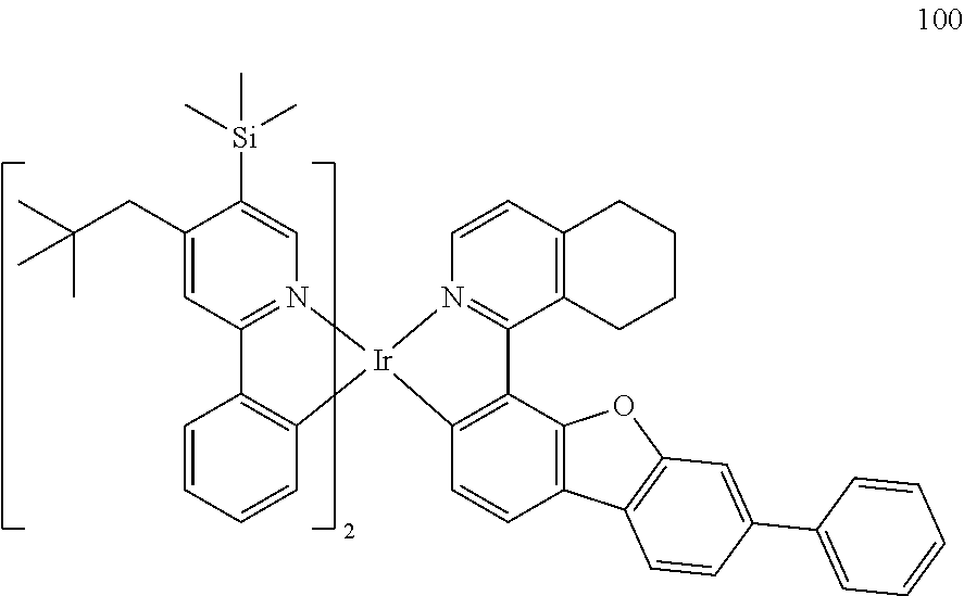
C1(CC(C)(C)C)=CC2=N(C=C1[Si](C)(C)C)[Ir]1(C3=C2C=CC=C3)N2=C(C3=C(C=C2)CCCC3)C2=C1C=CC1=C2OC2=C1C=CC(C1=CC=CC=C1)=C2
